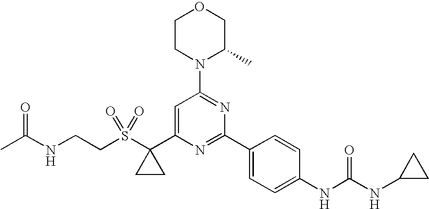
C(S(C1(C2=CC(N3C(C)COCC3)=NC(C3=CC=C(NC(NC4CC4)=O)C=C3)=N2)CC1)(=O)=O)CNC(C)=O
